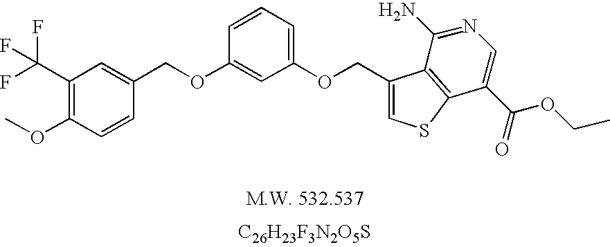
[C26H23F3N2O5S].O(CC1=CSC2=C1C(N)=NC=C2C(=O)OCC)C1=CC=CC(OCC2=CC(C(F)(F)F)=C(OC)C=C2)=C1
